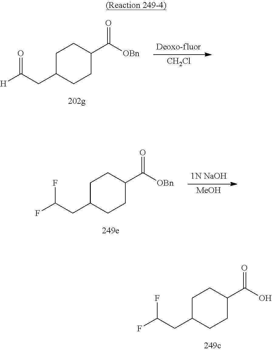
C1C(CC([H])=O)CCC(C([OBn])=O)C1.[CH2Cl].C1C(CC(F)F)CCC(C([OBn])=O)C1.[MeOH].[1N NaOH].C1C(CC(F)F)CCC(C(O)=O)C1
